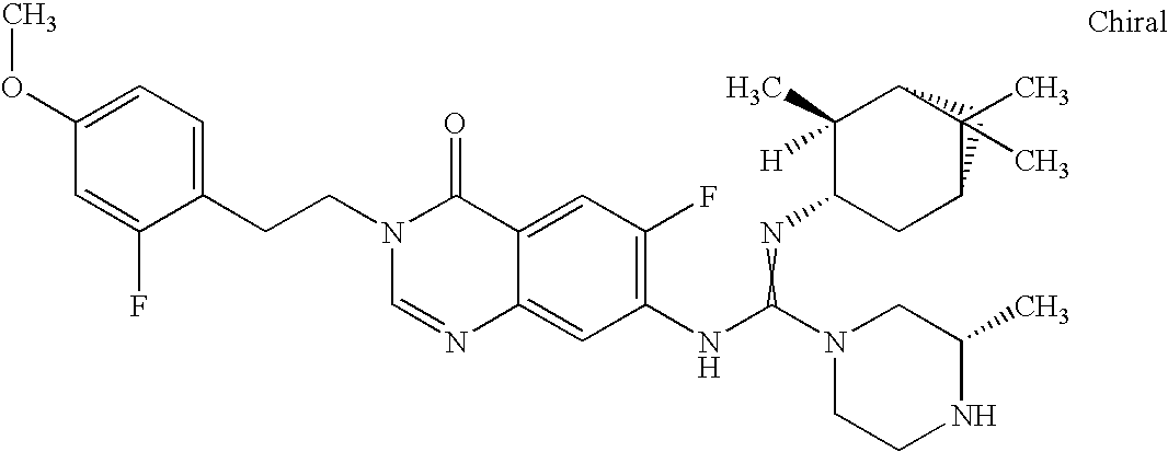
C1=C(OC)C=C(F)C(CCN2C=NC3=CC(NC(N4CCNC(C)C4)=NC4CC5CC(C4([H])C)C5(C)C)=C(F)C=C3C2=O)=C1
